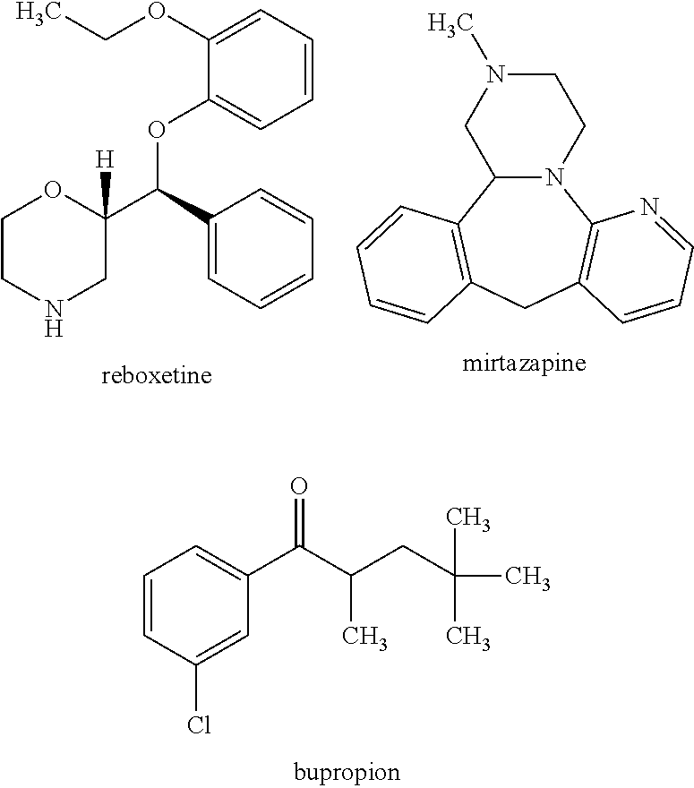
C1CNCC(C(C2=CC=CC=C2)OC2=CC=CC=C2OCC)([H])O1.N12C(C3=C(CC4=C1N=CC=C4)C=CC=C3)CN(C)CC2.C1=CC(Cl)=CC(C(C(CC(C)(C)C)C)=O)=C1
